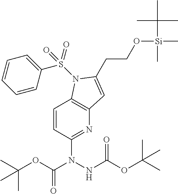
C1=CC(N(NC(OC(C)(C)C)=O)C(OC(C)(C)C)=O)=NC2=C1N(S(C1=CC=CC=C1)(=O)=O)C(CCO[Si](C)(C(C)(C)C)C)=C2
